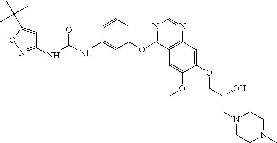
C1(NC(NC2=CC(OC3=NC=NC4=C3C=C(OC)C(OCC(CN3CCN(C)CC3)O)=C4)=CC=C2)=O)=NOC(C(C)(C)C)=C1
